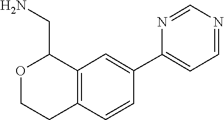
C1=C(C2=CC=NC=N2)C=CC2=C1C(CN)OCC2
